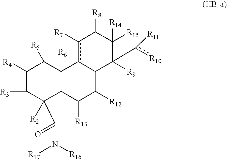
C1([R4])C([R3])C([R2])(C(N([R17])[R16])=O)C2C([R6])(C1[R5])c1c([R7])C([R8])C([R15])([R14])C([R9])(c([R10])[R11])C1C([R12])C2[R13]
